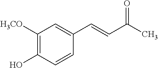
C1([H3CO])=C(O)C=CC(C=CC(C)=O)=C1
